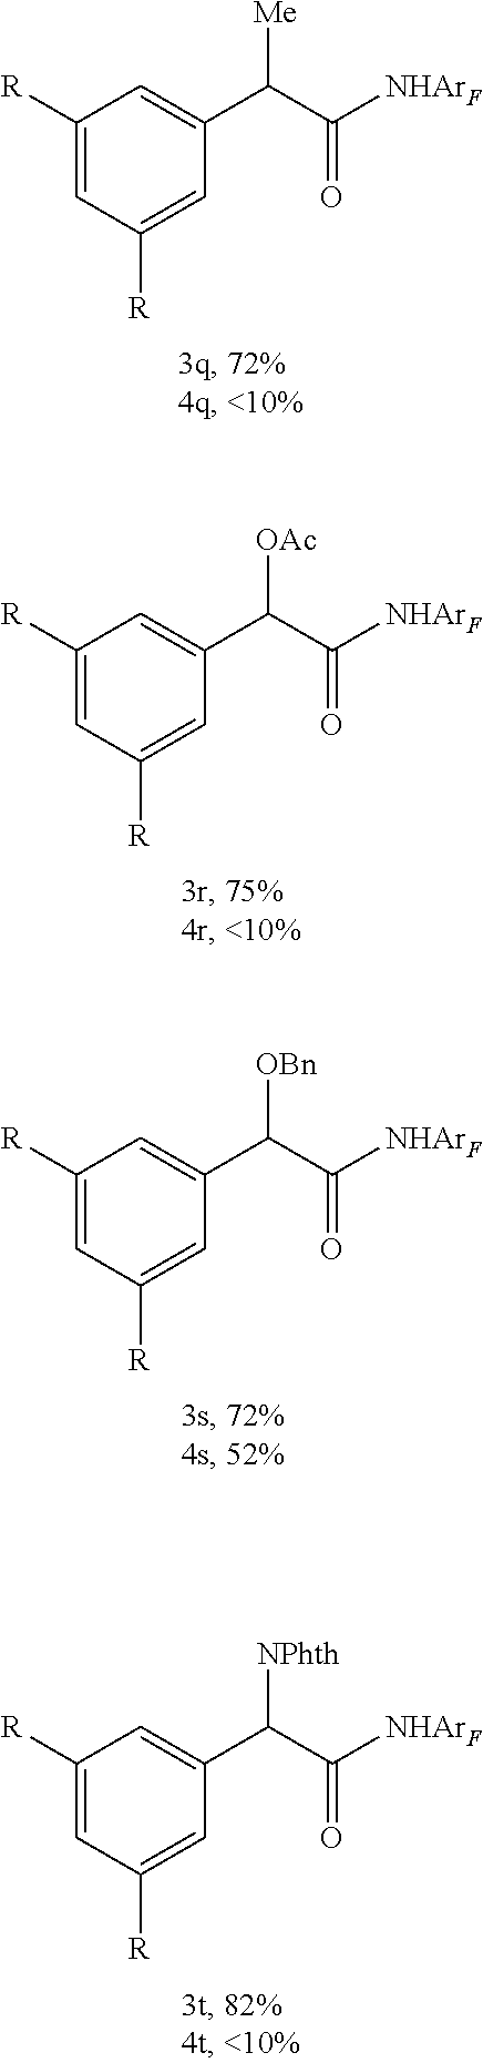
C1([R])=CC([R])=CC(C(C([NHArF])=O)[Me])=C1.C1([R])=CC([R])=CC(C(C([NHArF])=O)[OAc])=C1.C1([R])=CC([R])=CC(C(C([NHArF])=O)[OBn])=C1.C1([R])=CC([R])=CC(C(C([NHArF])=O)[NPhth])=C1
